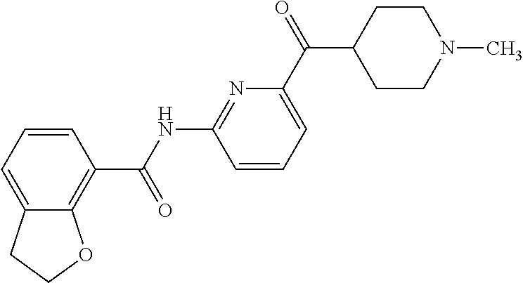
C1(C(NC2=NC(C(C3CCN(C)CC3)=O)=CC=C2)=O)=C2C(=CC=C1)CCO2
